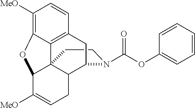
C1CN(C(OC2=CC=CC=C2)=O)C2C3C14C1=C(C=CC([MeO])=C1OC4C([MeO])=CC3)C2
